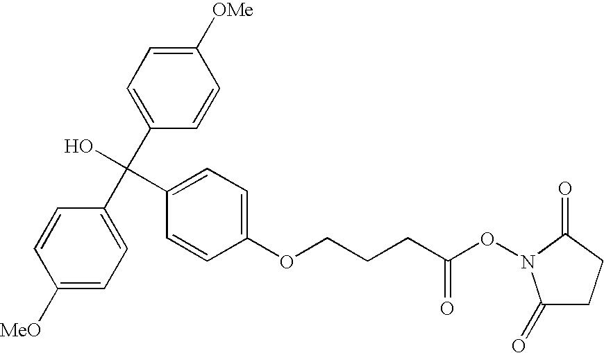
C1([MeO])=CC=C(C(C2=CC=C([OMe])C=C2)(O)C2=CC=C(OCCCC(ON3C(=O)CCC3=O)=O)C=C2)C=C1
